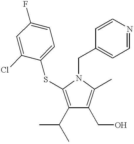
C1(C(C)C)=C(SC2=CC=C(F)C=C2Cl)N(CC2=CC=NC=C2)C(C)=C1CO
